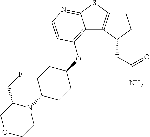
C12=C(OC3CCC(N4C(CF)COCC4)CC3)C=CN=C1SC1=C2C(CC(=O)N)CC1
